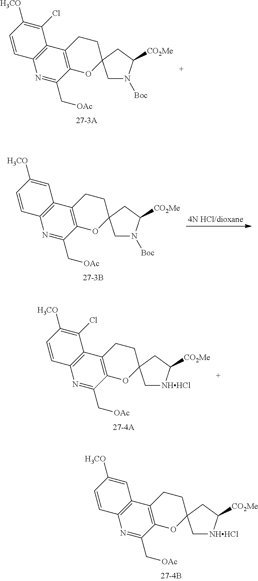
C1=CC([H3CO])=C(Cl)C2=C1N=C(C[OAc])C1=C2CCC2(O1)CN([Boc])C([CO2Me])C2.C1=CC([H3CO])=CC2=C1N=C(C[OAc])C1=C2CCC2(O1)CN([Boc])C([CO2Me])C2.C1=CC([H3CO])=CC2=C1N=C(C[OAc])C1=C2CCC2(O1)C[NHHCl]C([CO2Me])C2.C1=CC([H3CO])=C(Cl)C2=C1N=C(C[OAc])C1=C2CCC2(O1)C[NHHCl]C([CO2Me])C2
